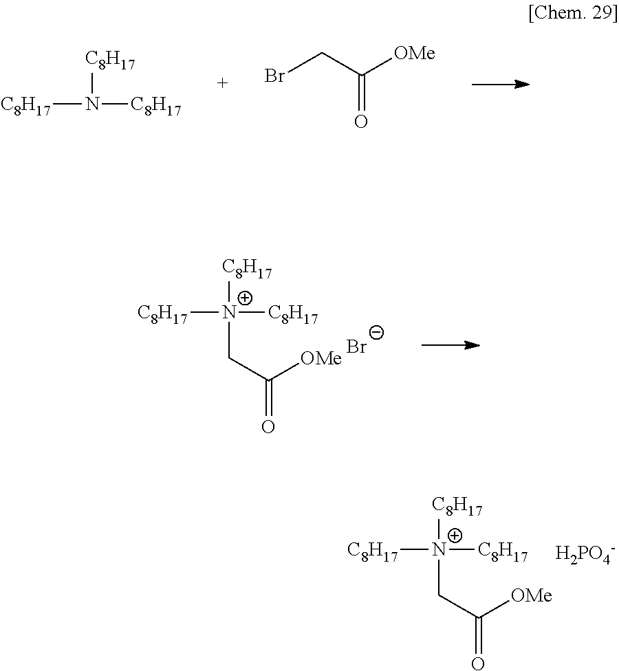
[N+]([C8H17])([C8H17])([C8H17])CC(=O)[OMe].[H2PO4-].N([C8H17])([C8H17])[C8H17].BrCC([OMe])=O.[N+]([C8H17])([C8H17])([C8H17])CC(=O)[OMe].[Br-]
